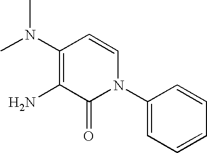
C1(N2C=CC(N(C)C)=C(N)C2=O)=CC=CC=C1
